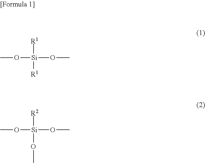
CO[Si](OC)([R1])[R1].CO[Si](OC)([R2])OC
